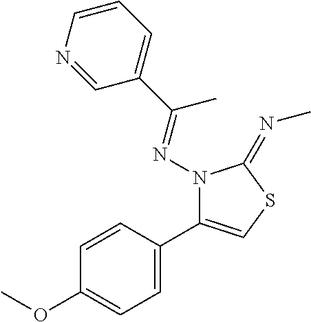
N1(N=C(C2=CC=CN=C2)C)C(C2=CC=C(OC)C=C2)=CSC1=NC
